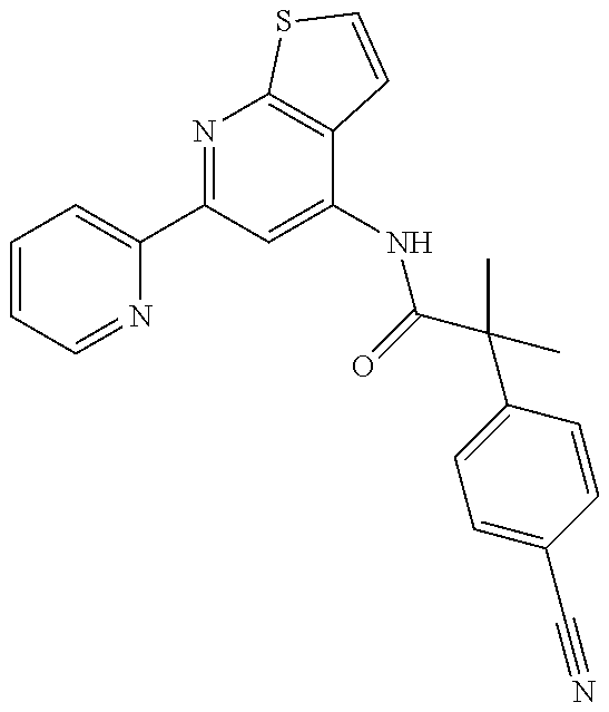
C1(C2=CC=CC=N2)=NC2=C(C(NC(=O)C(C)(C)C3=CC=C(C#N)C=C3)=C1)C=CS2
